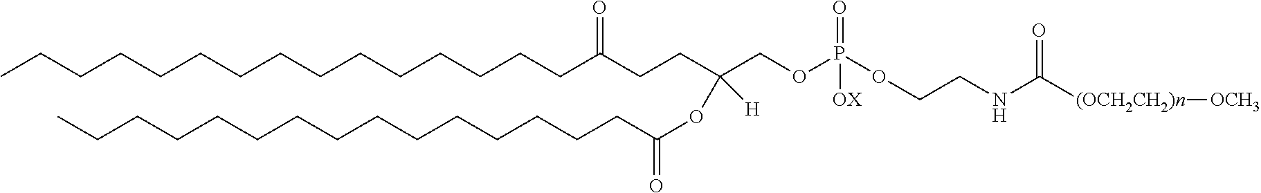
C(C(CCC(COP(OCCNC([(OCH2CH2)n][OCH3])=O)(=O)[OX])(OC(=O)CCCCCCCCCCCCCCC)[H])=O)CCCCCCCCCCCCCC
